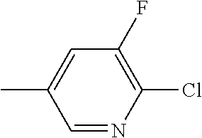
CC1=CC(F)=C(Cl)N=C1
